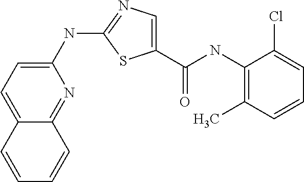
C1(NC2=NC=C(C(NC3=C(C)C=CC=C3Cl)=O)S2)=CC=C2C(=N1)C=CC=C2
